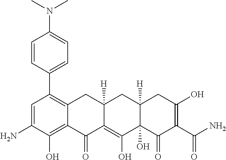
C1=C(N)C(O)=C2C(=C1C1=CC=C(N(C)C)C=C1)CC1([H])C(=C(O)C3(O)C([H])(C1)CC(O)=C(C(N)=O)C3=O)C2=O
